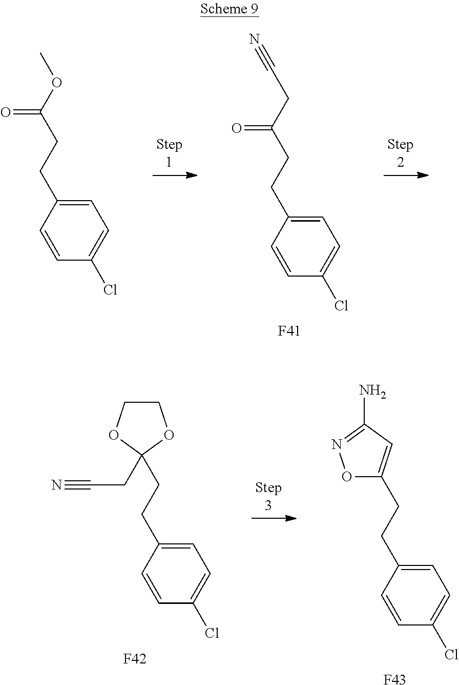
C(CC(CCC1=CC=C(Cl)C=C1)=O)#N.[F41].COC(CCC1=CC=C(Cl)C=C1)=O.C(CC1=CC=C(Cl)C=C1)C1=CC(N)=NO1.[F43].C(CC1=CC=C(Cl)C=C1)C1(CC#N)OCCO1.[F42]
